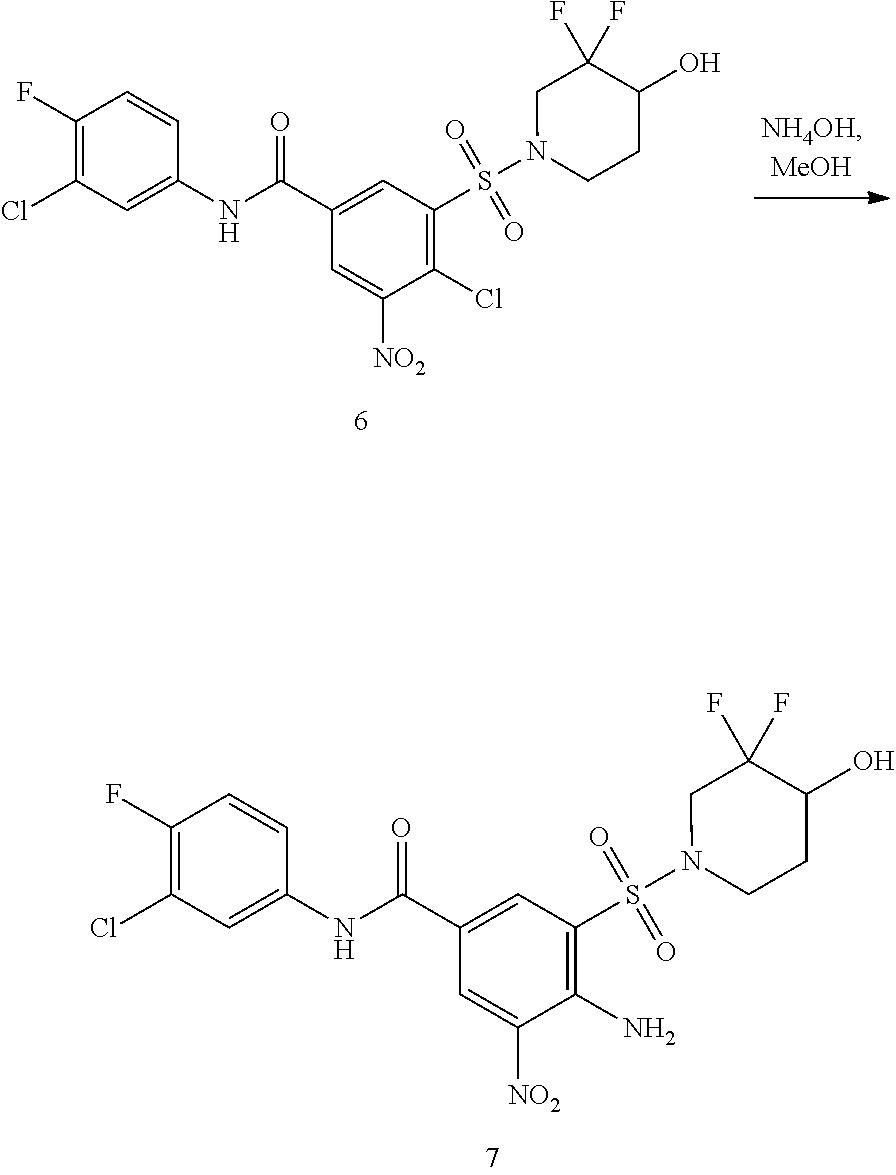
C1(C(NC2=CC(Cl)=C(F)C=C2)=O)=CC(S(N2CCC(O)C(F)(F)C2)(=O)=O)=C(N)C([NO2])=C1.C1(C(NC2=CC(Cl)=C(F)C=C2)=O)=CC(S(N2CCC(O)C(F)(F)C2)(=O)=O)=C(Cl)C([NO2])=C1
